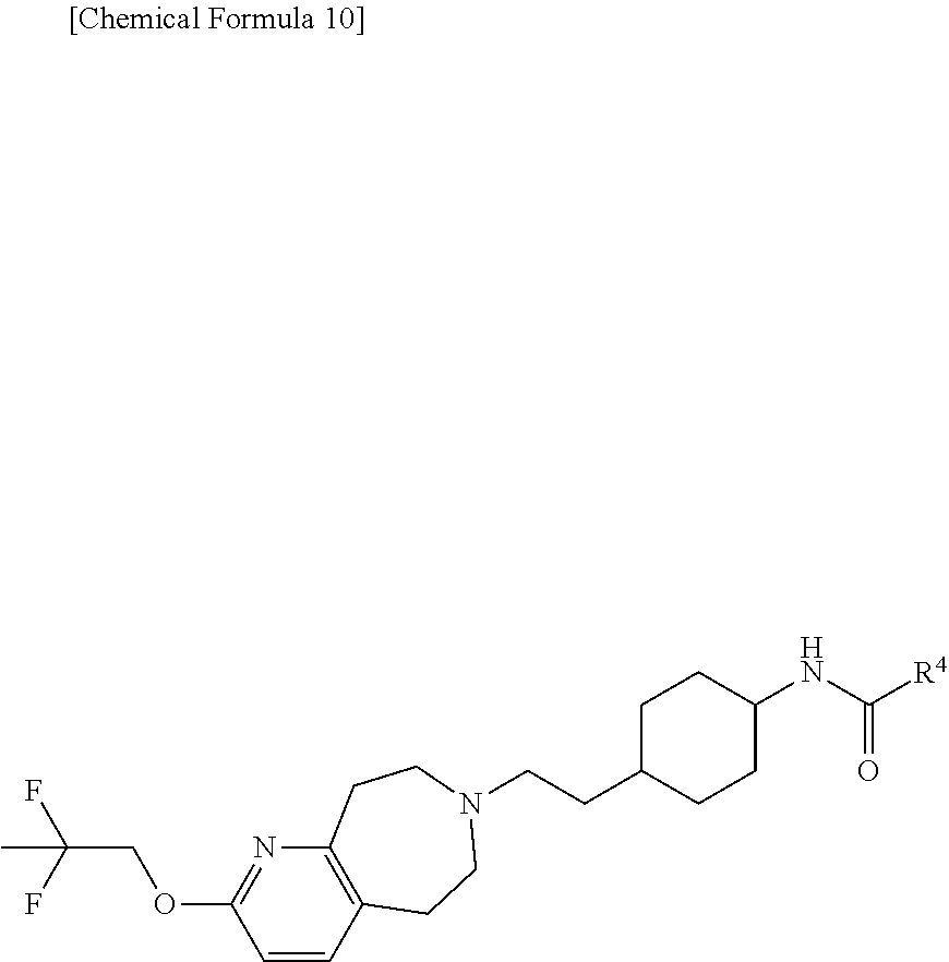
C1=CC2=C(N=C1OCC(F)(F)C)CCN(CCC1CCC(NC([R4])=O)CC1)CC2
